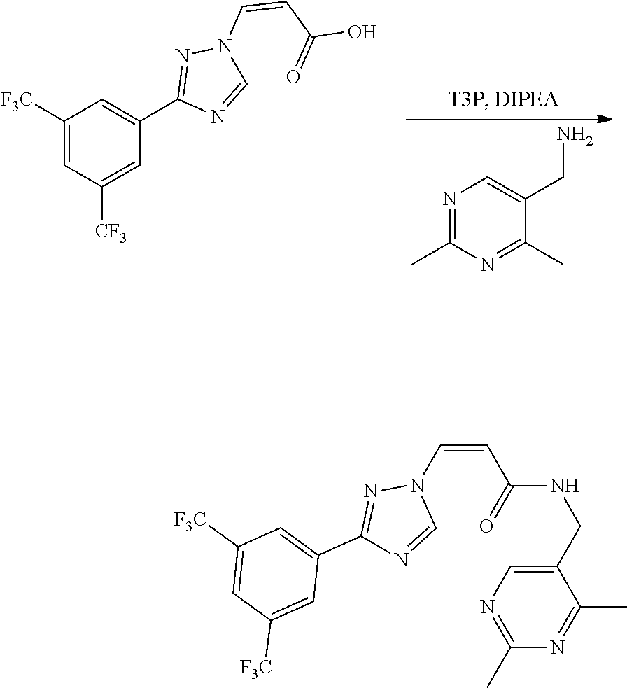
C1(C2=CC([F3C])=CC([F3C])=C2)=NN(C=CC(=O)NCC2=CN=C(C)N=C2C)C=N1.C1(C2=CC([F3C])=CC([CF3])=C2)=NN(C=CC(=O)O)C=N1.C1(CN)=CN=C(C)N=C1C
